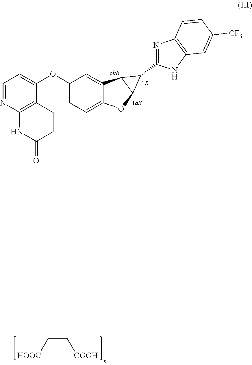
C1=NC2=C(C(OC3=CC=C4C(=C3)C3C(O4)C3C3=NC4=C(N3)C=C([CF3])C=C4)=C1)CCC(=O)N2.C(=C[COOH])[HOOC]
